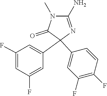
C1(F)=CC(F)=CC(C2(C3=CC(F)=C(F)C=C3)C(=O)N(C)C(N)=N2)=C1
